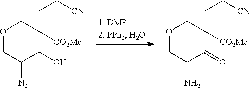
O1CC([N3])C(O)C([CO2Me])(CC[CN])C1.O1CC(N)C(=O)C([CO2Me])(CC[CN])C1
